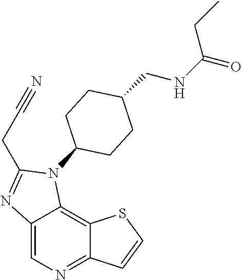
C12=CN=C3C(=C1N(C1CCC(CNC(=O)CC)CC1)C(CC#N)=N2)SC=C3
